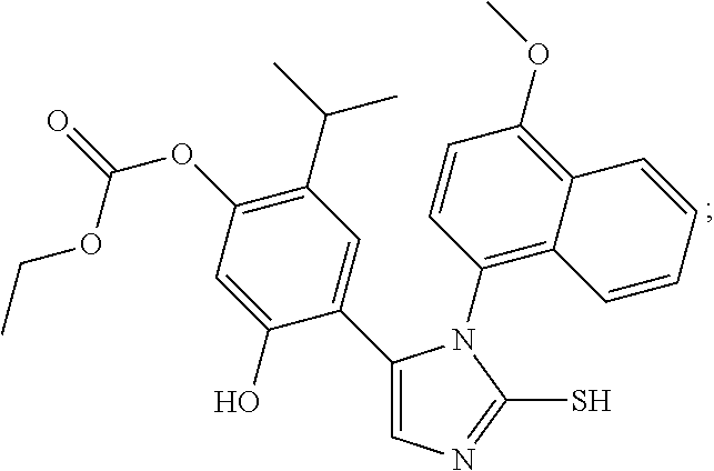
C1(C2=CN=C(S)N2C2=C3C(=C(OC)C=C2)C=CC=C3)=CC(C(C)C)=C(OC(=O)OCC)C=C1O
